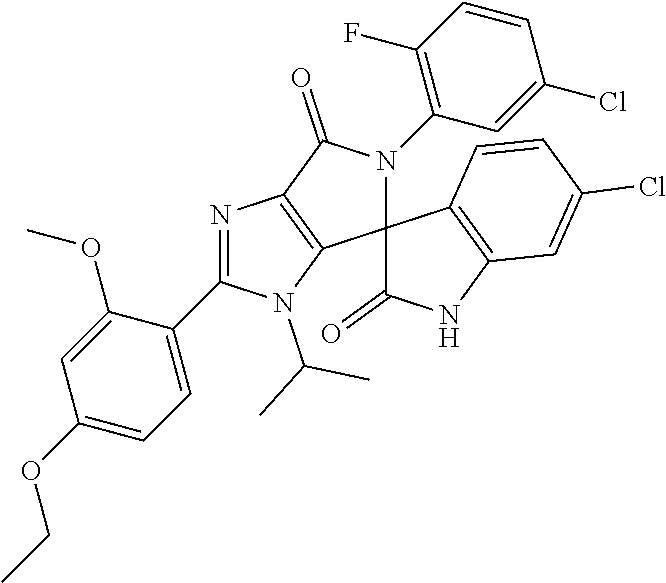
N1=C(C2=CC=C(OCC)C=C2OC)N(C(C)C)C2=C1C(=O)N(C1=C(F)C=CC(Cl)=C1)C21C(=O)NC2=C1C=CC(Cl)=C2
